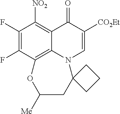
C1(F)=C(F)C2=C3C(=C1[NO2])C(=O)C([CO2Et])=CN3C1(CC([Me])O2)CCC1
